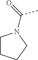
C1CCCN1C(=O)C
